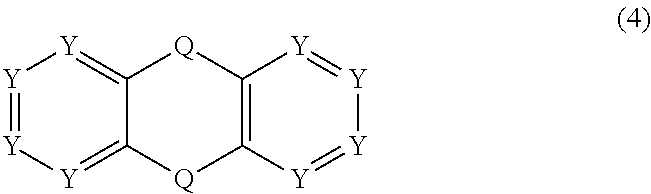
[Y]1=[Y][Y]=C2C(=[Y]1)[Q]C1=C([Q]2)[Y]=[Y][Y]=[Y]1
